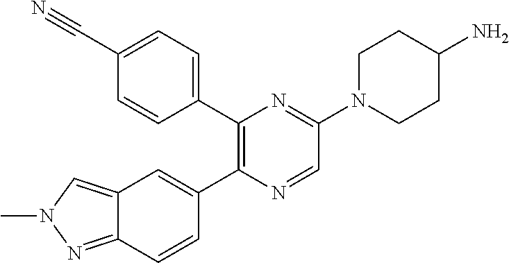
C1(C2=CC=C(C#N)C=C2)=C(C2=CC3=CN(C)N=C3C=C2)N=CC(N2CCC(N)CC2)=N1
